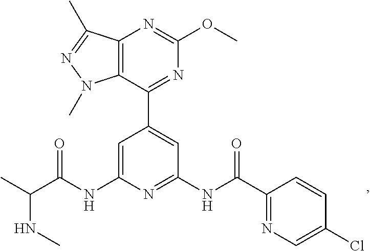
C1=C(NC(C(C)NC)=O)N=C(NC(=O)C2=NC=C(Cl)C=C2)C=C1C1=NC(OC)=NC2=C1N(C)N=C2C
